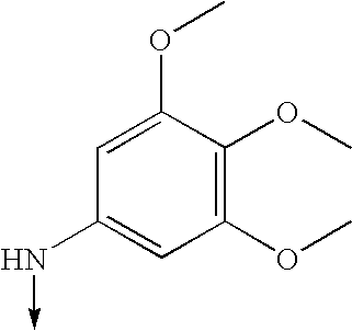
C1=C(OC)C(OC)=C(OC)C=C1N->C
